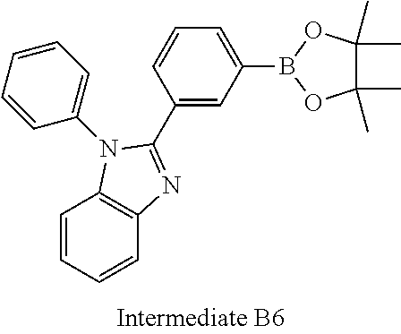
C1(C2=NC3=C(N2C2=CC=CC=C2)C=CC=C3)=CC(B2OC(C)(C)C(C)(C)O2)=CC=C1
